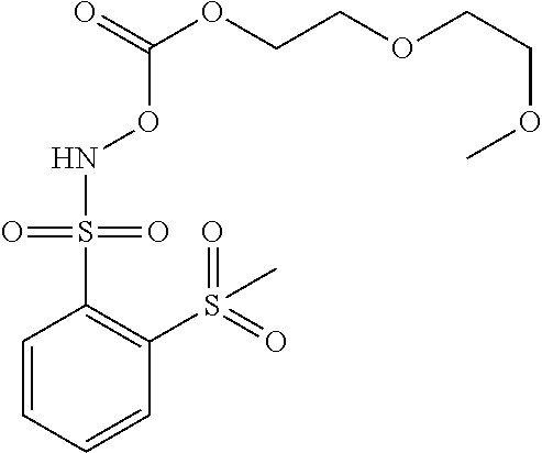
N(OC(=O)OCCOCCOC)S(C1=C(S(=O)(=O)C)C=CC=C1)(=O)=O
